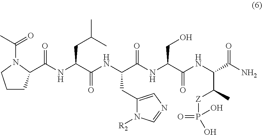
C1CC(C(NC(C(NC(C(NC(C(NC(C(=O)N)C(C)[Z]P(=O)(O)O)=O)CO)=O)CC2=CN=CN2[R2])=O)CC(C)C)=O)N(C(C)=O)C1
